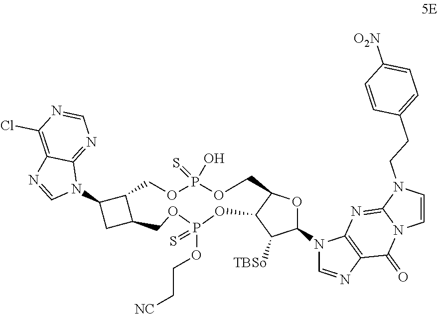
C12C(N3C4=NC=NC(Cl)=C4N=C3)CC1COP(OCC[NC])(=S)OC1C([TBSo])C(N3C=NC4=C3N=C3N(C4=O)C=CN3CCC3=CC=C([O2N])C=C3)OC1COP(O)(=S)OC2
